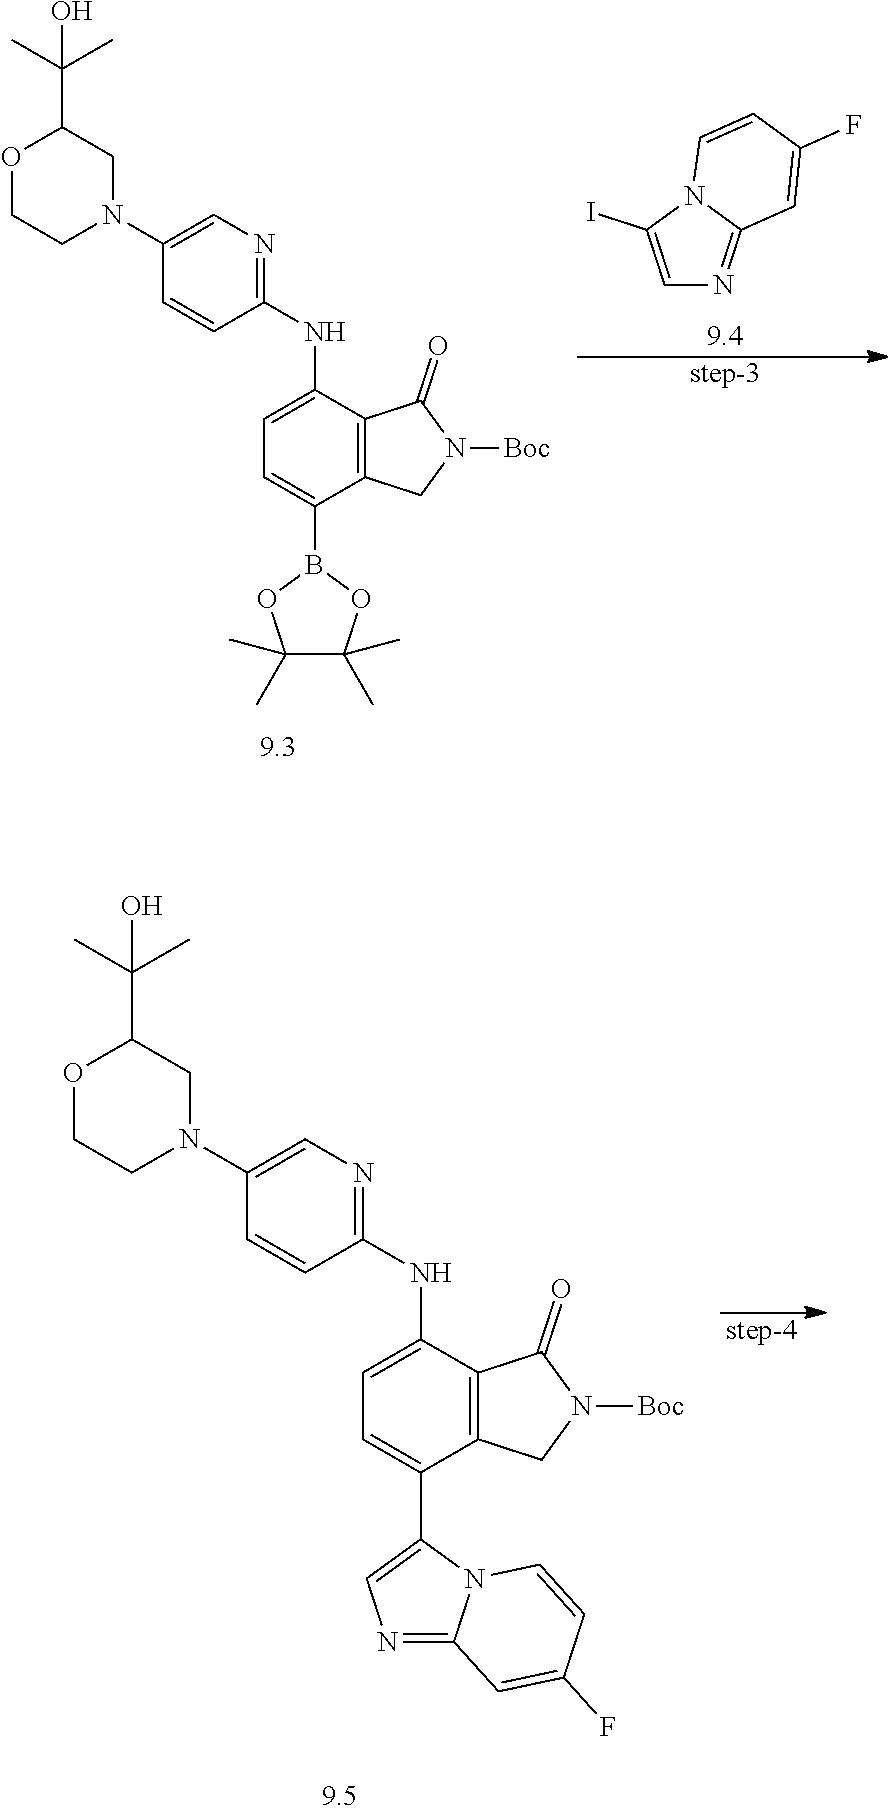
O1CCN(C2=CN=C(NC3=CC=C(C4=CN=C5N4C=CC(F)=C5)C4=C3C(=O)N([Boc])C4)C=C2)CC1C(C)(C)O.[step-4].O1CCN(C2=CN=C(NC3=CC=C(B4OC(C)(C)C(C)(C)O4)C4=C3C(=O)N([Boc])C4)C=C2)CC1C(C)(C)O.[step-3].C1=C(I)N2C(=N1)C=C(F)C=C2.[9.4]
